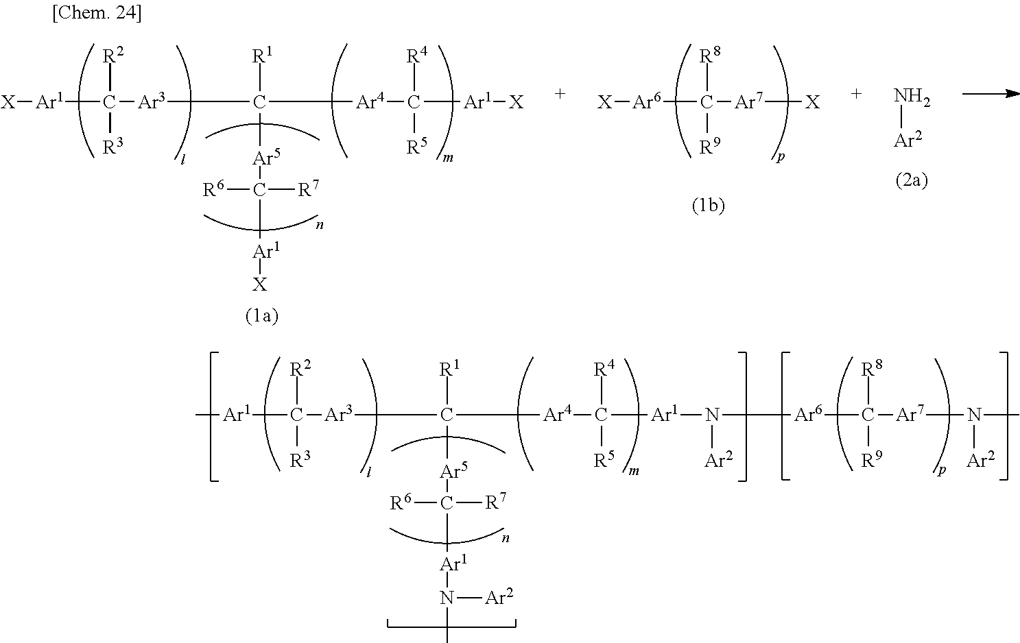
C[Ar1]C([Ar3]C([Ar4]C([Ar1]N([Ar6]C([Ar7]N([Ar2])C)([R8])[R9])[Ar2])([R4])[R5])([R1])[Ar5]C([Ar1]N(C)[Ar2])([R7])[R6])([R2])[R3].[X][Ar1]C([Ar3]C([Ar4]C([Ar1][X])([R4])[R5])([R1])[Ar5]C([Ar1][X])([R7])[R6])([R2])[R3].[X][Ar6]C([Ar7][X])([R8])[R9].N[Ar2]
